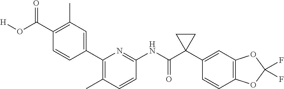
C1(C2=CC(C)=C(C(O[H])=O)C=C2)=C(C)C=CC(NC(C2(C3=CC4=C(C=C3)OC(F)(F)O4)CC2)=O)=N1
